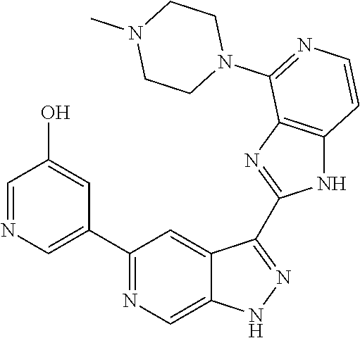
C1(C2=NC=C3C(=C2)C(C2=NC4=C(N2)C=CN=C4N2CCN(C)CC2)=NN3)=CN=CC(O)=C1
